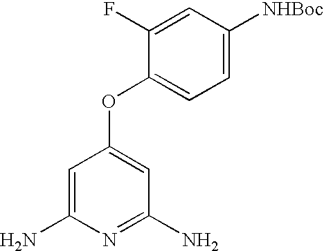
C1=C(N)N=C(N)C=C1OC1=CC=C([NHBoc])C=C1F
